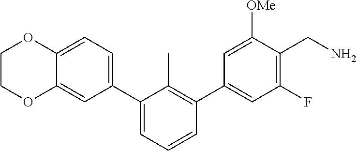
C12=CC(C3=CC=CC(C4=CC(F)=C(CN)C([OMe])=C4)=C3C)=CC=C1OCCO2
